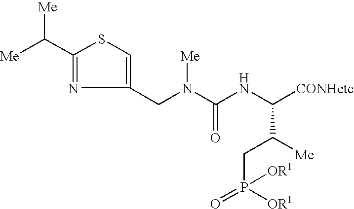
[Me]C(C1=NC(CN(C(NC([CONHetc])C([Me])CP([OR1])([OR1])=O)=O)[Me])=CS1)[Me]
